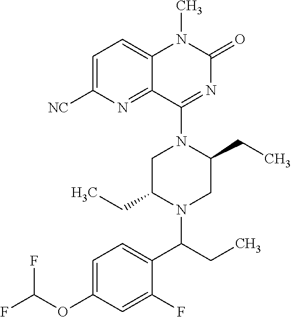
C1=C([NC])N=C2C(=C1)N(C)C(=O)N=C2N1C(CC)CN(C(C2=CC=C(OC(F)F)C=C2F)CC)C(CC)C1
